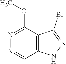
N1=CC2=C(C(OC)=N1)C(Br)=NN2
